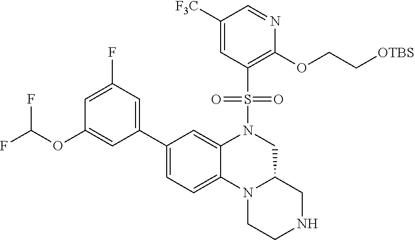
C1(C2=CC=C3C(=C2)N(S(C2=C(OCC[OTBS])N=CC([F3C])=C2)(=O)=O)CC2N3CCNC2)=CC(F)=CC(OC(F)F)=C1
